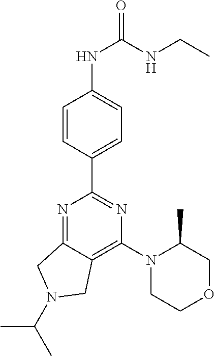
C1=CC(C2=NC(N3CCOCC3C)=C3C(=N2)CN(C(C)C)C3)=CC=C1NC(=O)NCC
